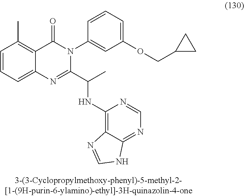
C1=CC=C2C(=C1C)C(=O)N(C1=CC(OCC3CC3)=CC=C1)C(C(C)NC1=C3C(=NC=N1)NC=N3)=N2
